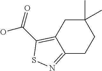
C12=NSC(C(=O)O)=C1CC(C)(C)CC2
